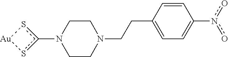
c1(N2CCN(CCC3=CC=C(n(o)o)C=C3)CC2)s[Au]s1
